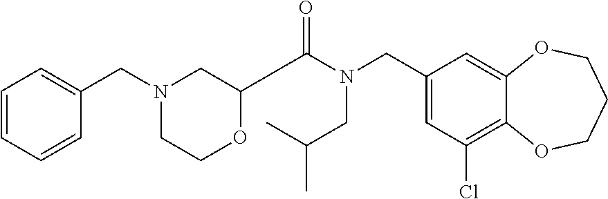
C1(CN(C(=O)C2OCCN(CC3=CC=CC=C3)C2)CC(C)C)=CC(Cl)=C2C(=C1)OCCCO2
